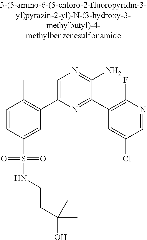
C1=CC(S(=O)(=O)NCCC(O)(C)C)=CC(C2=CN=C(N)C(C3=C(F)N=CC(Cl)=C3)=N2)=C1C
